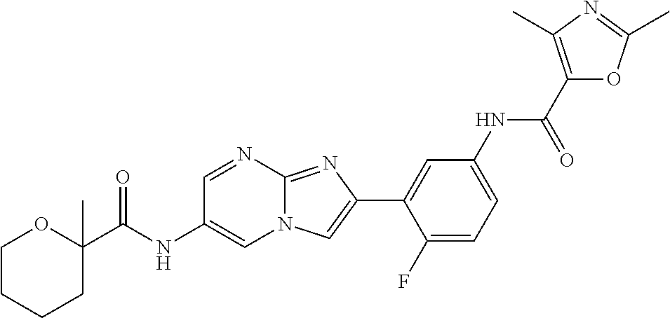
C1=NC2=NC(C3=CC(NC(C4=C(C)N=C(C)O4)=O)=CC=C3F)=CN2C=C1NC(C1(C)OCCCC1)=O
